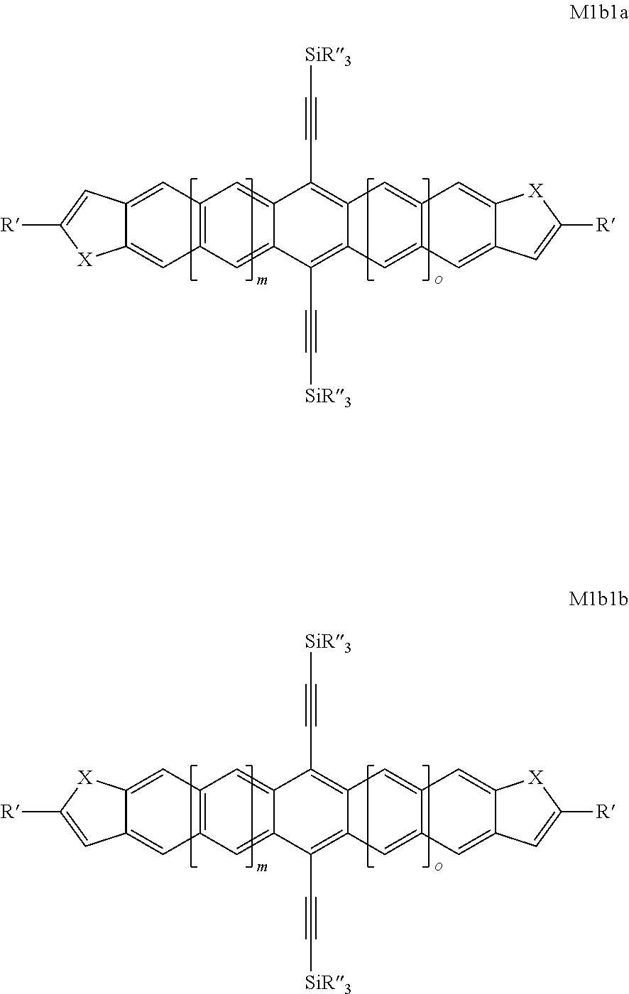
C12=CC3=C(C=C1C(C#C[SiR3])=C1C(=C2C#C[SiR3])C=C2C(=C1)C=C1C(=C2)[X]C([R])=C1)C=C1C(=C3)C=C([R])[X]1.C12=CC3=C(C=C1C(C#C[SiR3])=C1C(=C2C#C[SiR3])C=C2C(=C1)C=C1C(=C2)[X]C([R])=C1)C=C1C(=C3)[X]C([R])=C1
